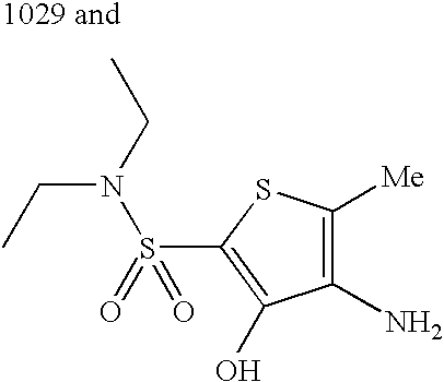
C1(N)=C([Me])SC(S(N(CC)CC)(=O)=O)=C1O
